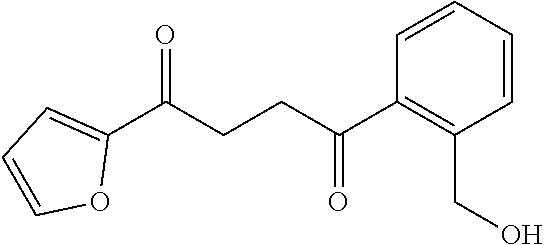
C1(C(CCC(C2=C(CO)C=CC=C2)=O)=O)=CC=CO1
